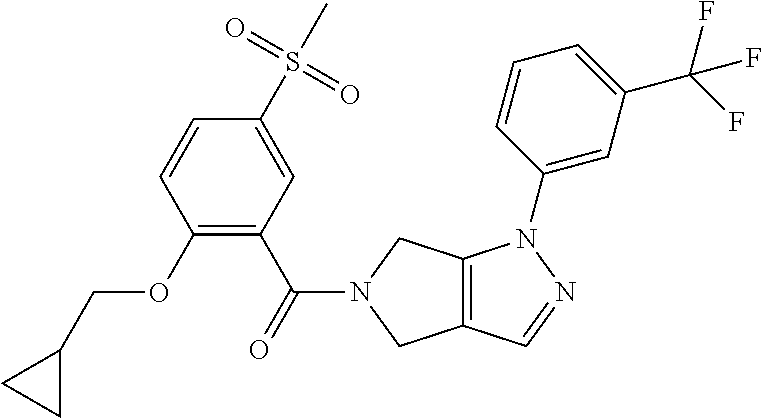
C1(S(=O)(=O)C)=CC(C(=O)N2CC3=C(C2)N(C2=CC(C(F)(F)F)=CC=C2)N=C3)=C(OCC2CC2)C=C1
